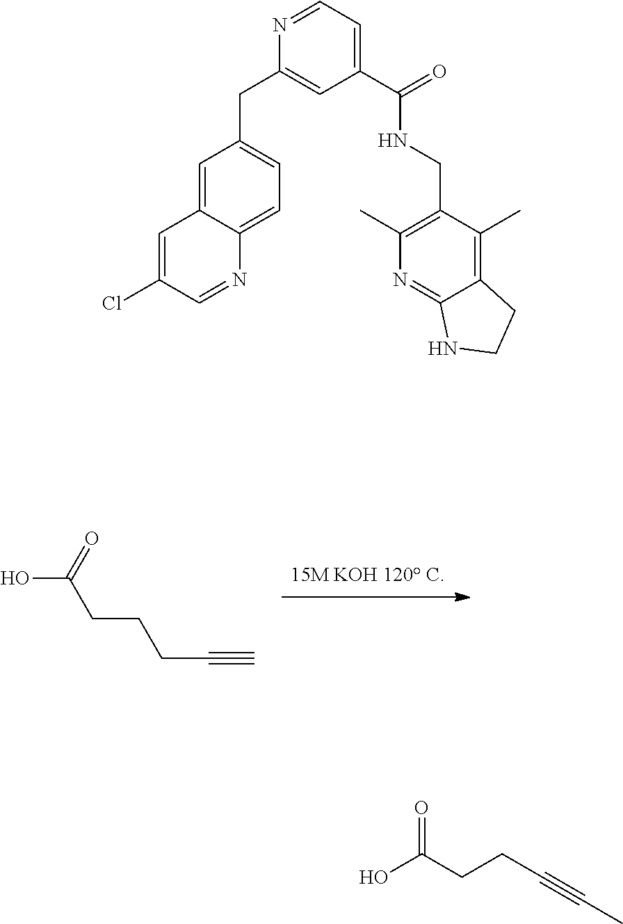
OC(=O)CCCC#C.C1=C2C(=CC=C1CC1=CC(C(=O)NCC3=C(C)N=C4C(=C3C)CCN4)=CC=N1)N=CC(Cl)=C2.OC(CCC#CC)=O
